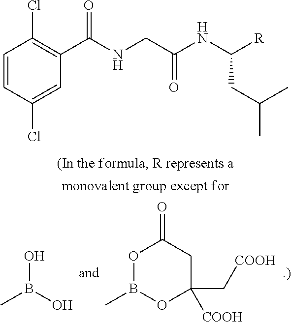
OB(O)C.O1B(C)OC(C[COOH])([COOH])CC1=O.C1=CC(Cl)=CC(C(NCC(NC([R])CC(C)C)=O)=O)=C1Cl
